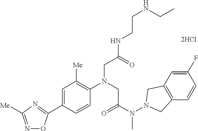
O1N=C([Me])N=C1C1=CC([Me])=C(N(CC(N(N2CC3=C(C2)C=C(F)C=C3)C)=O)CC(NCCNCC)=O)C=C1
